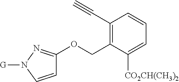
C1(C#C)=C(COC2=NN([G])C=C2)C([CO2CH(CH3)2])=CC=C1
